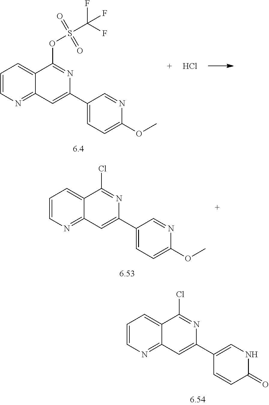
C1=CN=C2C(=C1)C(Cl)=NC(C1=CNC(=O)C=C1)=C2.C1=CN=C2C(=C1)C(OS(C(F)(F)F)(=O)=O)=NC(C1=CC=C(OC)N=C1)=C2.Cl.C1=CN=C2C(=C1)C(Cl)=NC(C1=CC=C(OC)N=C1)=C2
